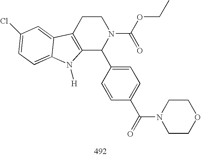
C12=C(CCN(C(OCC)=O)C1C1=CC=C(C(=O)N3CCOCC3)C=C1)C1=CC(Cl)=CC=C1N2[H]
